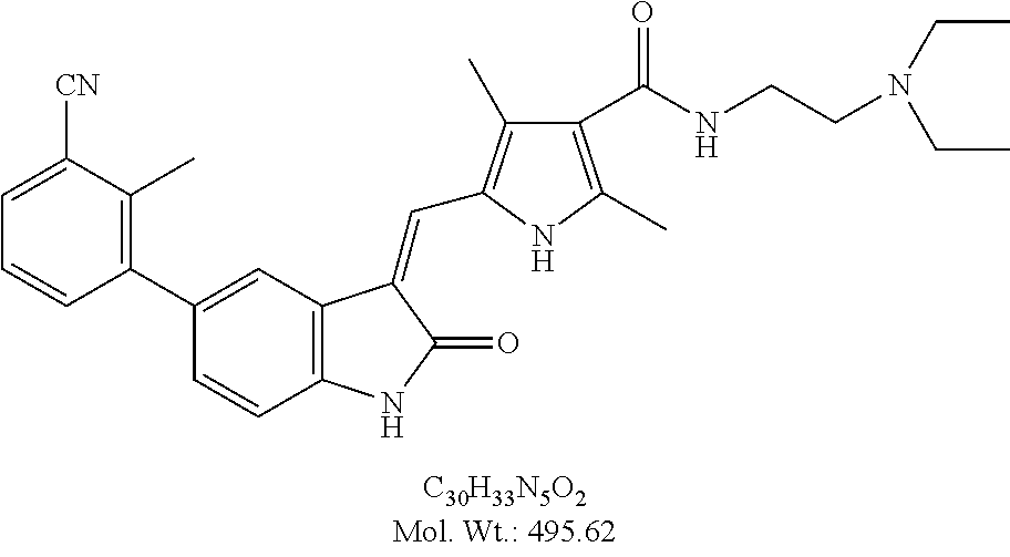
C1(C2=CC3=C(C=C2)NC(=O)C3=CC2=C(C)C(C(NCCN(CC)CC)=O)=C(C)N2)=C(C)C([CN])=CC=C1
